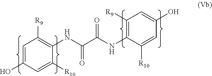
C1([R10])=CC(O)=CC([R9])=C1NC(C(NC1=C([R9])C=C(O)C=C1[R10])=O)=O
